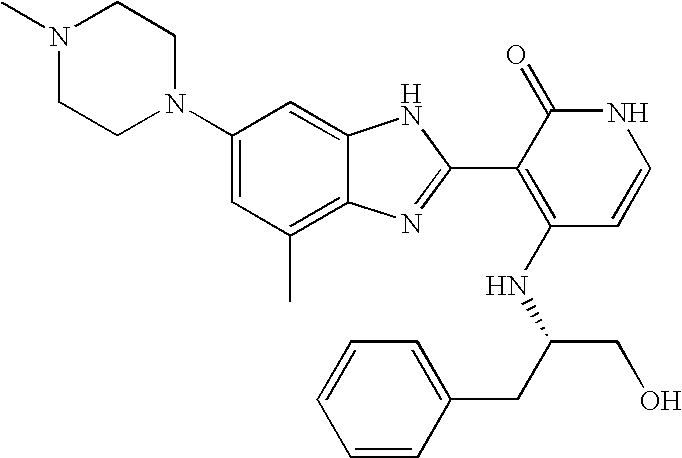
C1(C)=C2C(=CC(N3CCN(C)CC3)=C1)NC(C1=C(NC(CO)CC3=CC=CC=C3)C=CNC1=O)=N2
